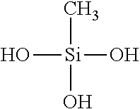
O[Si](C)(O)O
